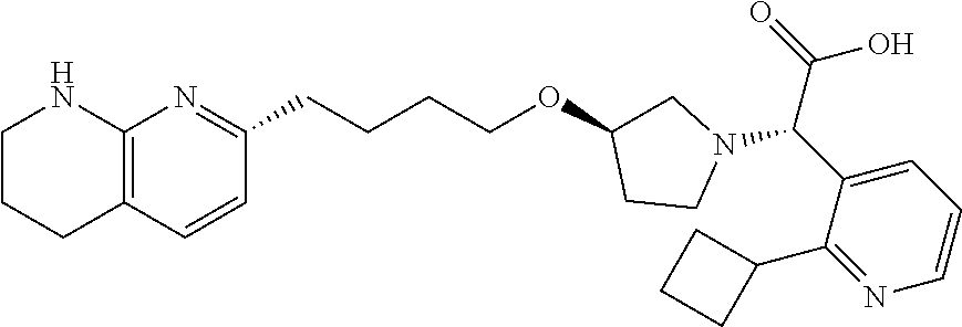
C12=C(C=CC(CCCCOC3CN(C(C4=CC=CN=C4C4CCC4)C(=O)O)CC3)=N1)CCCN2
